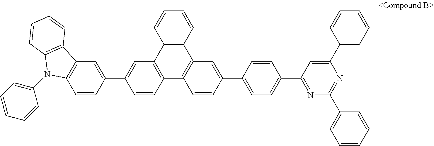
C1(C2=CC3=C(C=C2)C2=C(C4=C3C=CC=C4)C=C(C3=CC=C(C4=NC(C5=CC=CC=C5)=NC(C5=CC=CC=C5)=C4)C=C3)C=C2)=CC2=C(C=C1)N(C1=CC=CC=C1)C1=C2C=CC=C1
